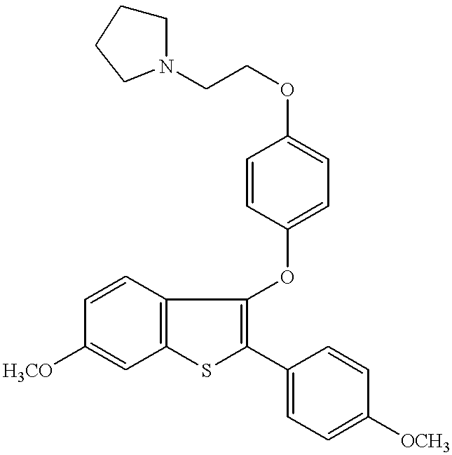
C1=CC2=C(C=C1[H3CO])SC(C1=CC=C([OCH3])C=C1)=C2OC1=CC=C(OCCN2CCCC2)C=C1
